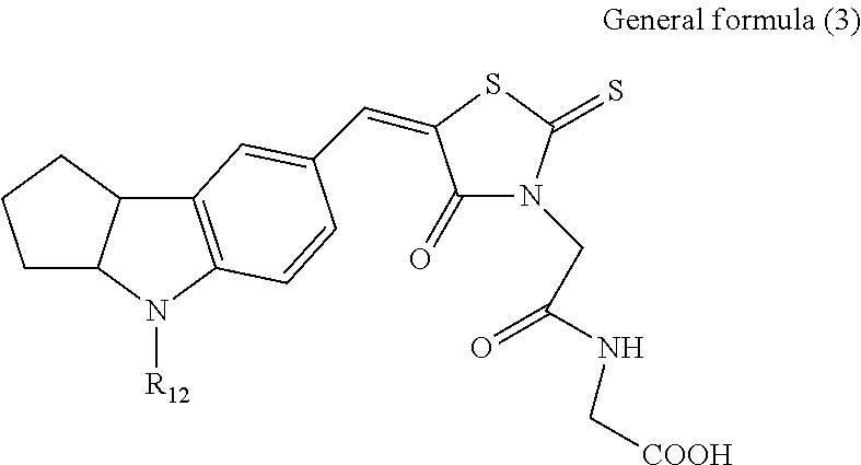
C1C2C(CC1)C1=C(N2[R12])C=CC(C=C2C(=O)N(CC(=O)NC[COOH])C(=S)S2)=C1
